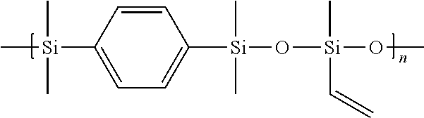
C1=CC([Si](C)(C)C)=CC=C1[Si](O[Si](OC)(C)C=C)(C)C
